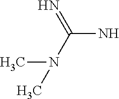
NC(N(C)C)=N
